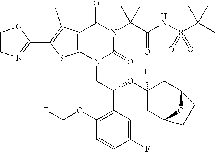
C12=C(N(CC(C3=C(OC(F)F)C=CC(F)=C3)OC3([H])CC4OC(C3)CC4)C(=O)N(C3(C(=O)NS(C4(C)CC4)(=O)=O)CC3)C1=O)SC(C1=NC=CO1)=C2C
